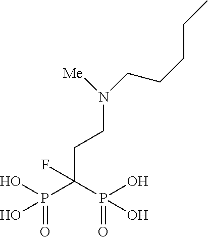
OP(O)(=O)C(P(O)(O)=O)(F)CCN([Me])CCCCC
